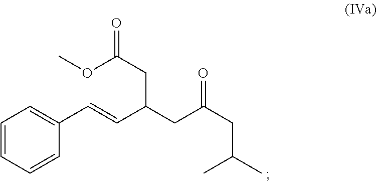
COC(CC(C=CC1=CC=CC=C1)CC(CC(C)C)=O)=O
